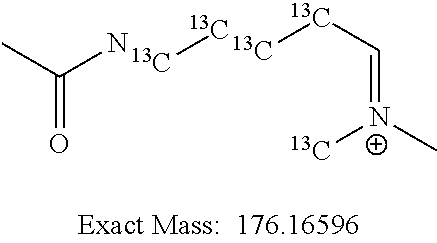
CC(=O)N.[13C][13C].[13C][13C]C=[N+](C)[13C]
